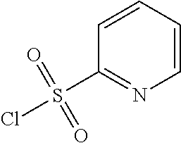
C1=CC=CC(S(Cl)(=O)=O)=N1
